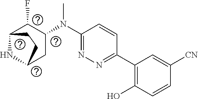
C1(C2=C(O)C=CC([CN])=C2)=NN=C(N(C2C(F)C3NC(C2)CC3)C)C=C1
